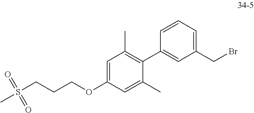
C1=CC=C(CBr)C=C1C1=C(C)C=C(OCCCS(C)(=O)=O)C=C1C
